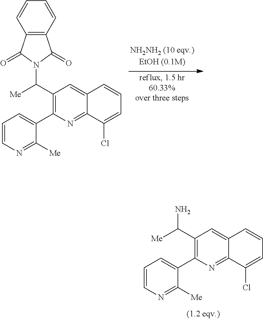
C1(C([Me])N2C(=O)C3=C(C2=O)C=CC=C3)=C(C2=CC=CN=C2[Me])N=C2C(=C1)C=CC=C2Cl.C1(C([Me])N)=C(C2=CC=CN=C2[Me])N=C2C(=C1)C=CC=C2Cl
